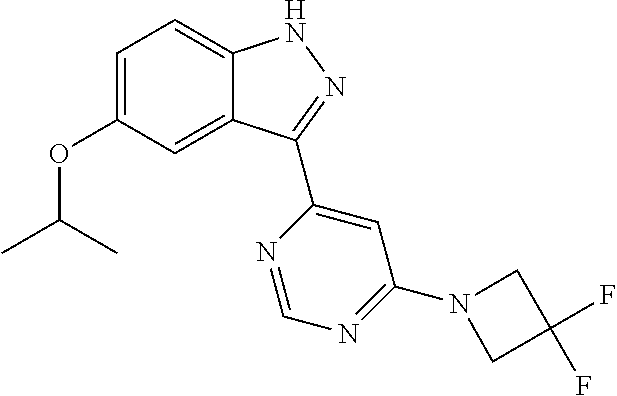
C12=CC(OC(C)C)=CC=C1NN=C2C1=CC(N2CC(F)(F)C2)=NC=N1
